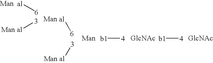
[al][6].[3][al].[b1][4].[b1][4].[al][6].[3][al]
